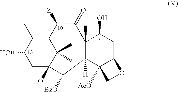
C12=C(C)C(O)CC(O)(C1(C)C)C([BzO])C1([H])C(C)(C(=O)C2[Z])C(O)CC2C1([AcO])CO2
